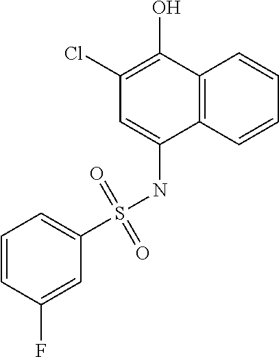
C12=C(C=CC=C1)C(NS(C1=CC=CC(F)=C1)(=O)=O)=CC(Cl)=C2O
